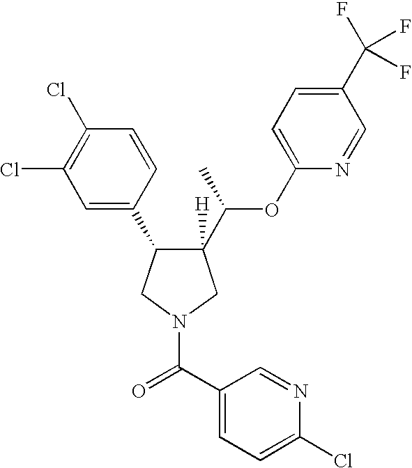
C1([H])(C(C)OC2=CC=C(C(F)(F)F)C=N2)C(C2=CC(Cl)=C(Cl)C=C2)CN(C(C2=CC=C(Cl)N=C2)=O)C1
